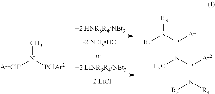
[Ar1ClP]N([PClAr2])C.[R4]N(P([Ar1])N(P([Ar2])N([R4])[R3])C)[R3]
